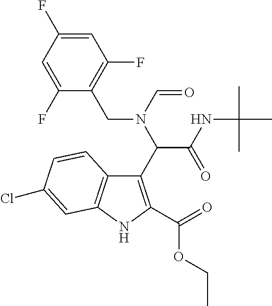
C1(C(C(=O)NC(C)(C)C)N(C=O)CC2=C(F)C=C(F)C=C2F)=C(C(=O)OCC)NC2=C1C=CC(Cl)=C2
